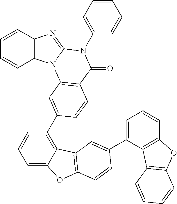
C1=CC2=C(C=C1)N1C(=N2)N(C2=CC=CC=C2)C(=O)C2=C1C=C(C1=C3C(=CC=C1)OC1=C3C=C(C3=CC=CC4=C3C3=C(O4)C=CC=C3)C=C1)C=C2
